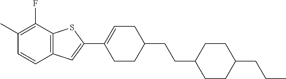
CC1=C(F)C2=C(C=C1)C=C(C1=CCC(CCC3CCC(CCC)CC3)CC1)S2
